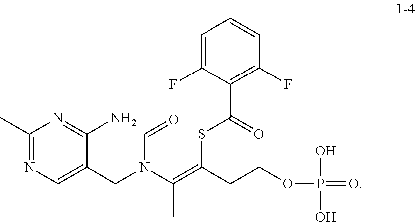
C1(C)=NC=C(CN(C(=C(SC(C2=C(F)C=CC=C2F)=O)CCOP(O)(O)=O)C)C=O)C(N)=N1
